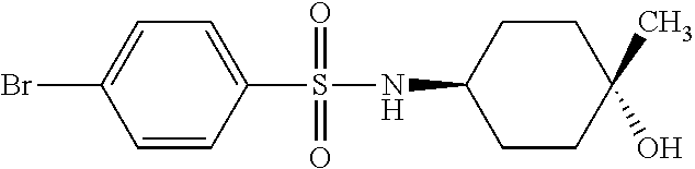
C1CC(C)(O)CCC1NS(C1=CC=C(Br)C=C1)(=O)=O
